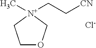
C1OC[N+](CC[CN])(C)C1.[Cl-]
